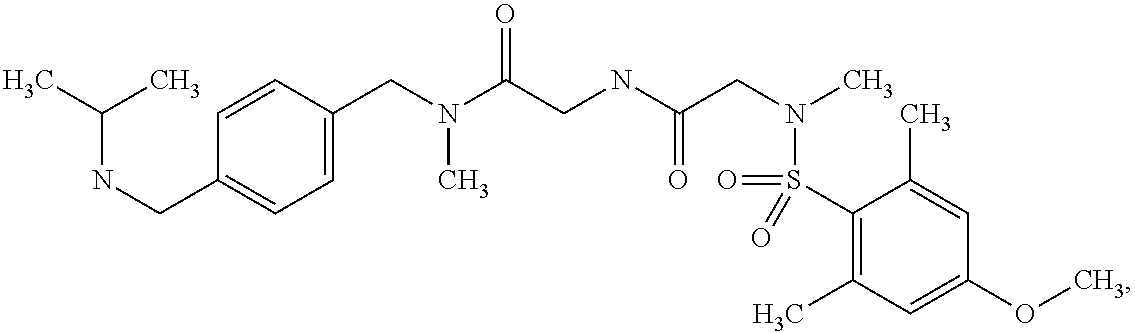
C1=CC(CN(C(CNC(CN(C)S(C2=C(C)C=C(OC)C=C2C)(=O)=O)=O)=O)C)=CC=C1CNC(C)C
